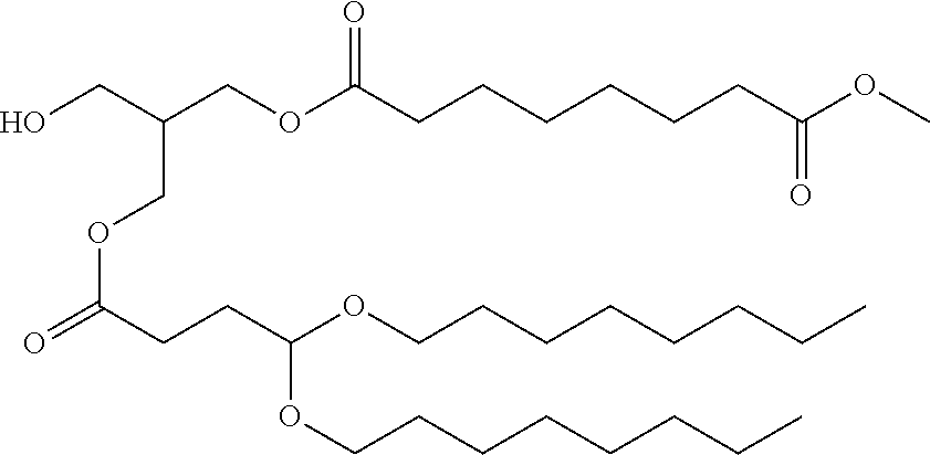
COC(CCCCCCC(OCC(CO)COC(CCC(OCCCCCCCC)OCCCCCCCC)=O)=O)=O
